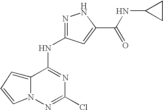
C12=CC=CN1N=C(Cl)N=C2NC1=NNC(C(NC2CC2)=O)=C1
